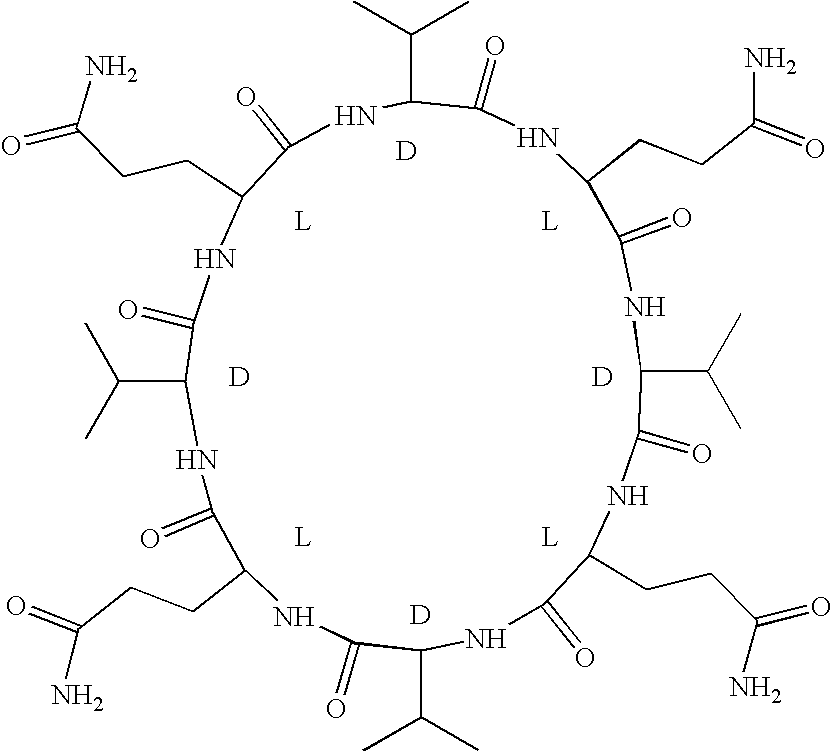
N1C(=O)C(CCC(=O)N)NC(=O)C(C(C)C)NC(=O)C(CCC(N)=O)NC(=O)C(C(C)C)NC(=O)C(CCC(=O)N)NC(=O)C(C(C)C)NC(=O)C(CCC(=O)N)NC(=O)C1C(C)C.[D].[D].[D].[D]
